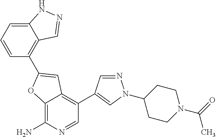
C12=C(N)N=CC(C3=CN(C4CCN(C(=O)C)CC4)N=C3)=C1C=C(C1=C3C(=CC=C1)NN=C3)O2
